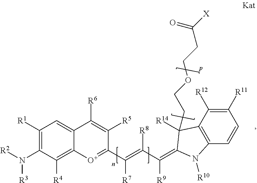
C12=CC([R1])=C(N([R2])[R3])C([R4])=C1[O+]=C(C(=C([R8])C([R9])=C1C([R14])(CCOCCC(=O)[X])C3=C(C=CC([R11])=C3[R12])N1[R10])[R7])C([R5])=C2[R6]
